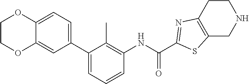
C1(C2=CC=CC(NC(=O)C3=NC4=C(CNCC4)S3)=C2C)=CC=C2C(=C1)OCCO2
